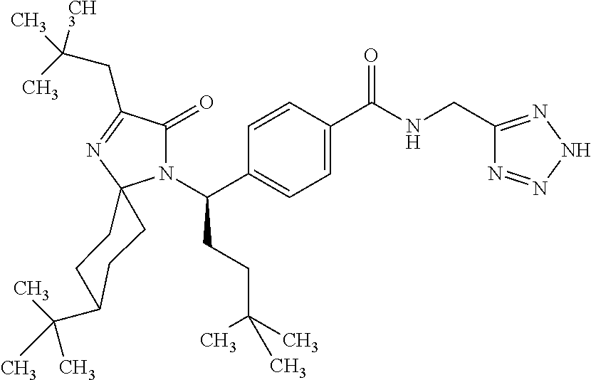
C1=C(C(=O)NCC2=NNN=N2)C=CC(C(N2C(=O)C(CC([CH3])(C)C)=NC23CCC(C(C)(C)C)CC3)CCC(C)(C)C)=C1
